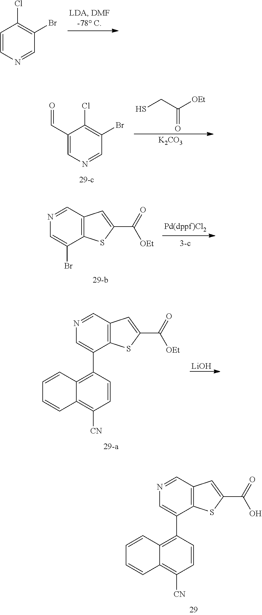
BrC1=C(Cl)C=CN=C1.BrC1=C(Cl)C(C=O)=CN=C1.SCC([OEt])=O.[K2CO3].N1=CC2=C(C(Br)=C1)SC(C([OEt])=O)=C2.N1=CC2=C(C(C3=C4C(=C([CN])C=C3)C=CC=C4)=C1)SC(C([OEt])=O)=C2.[LiOH].N1=CC2=C(C(C3=C4C(=C([CN])C=C3)C=CC=C4)=C1)SC(C(O)=O)=C2
